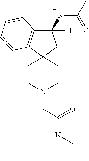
[H].C1(NC(=O)C)([H])C2=C(C3(C1)CCN(CC(NCC)=O)CC3)C=CC=C2.[H]
